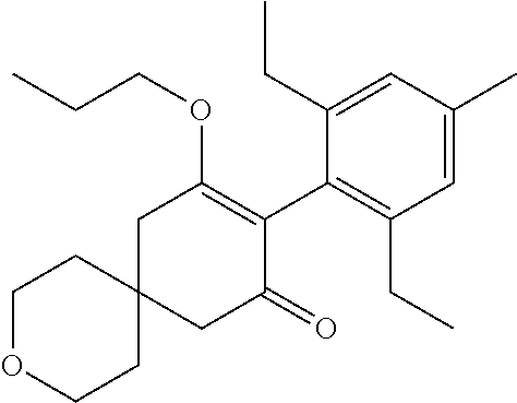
C1OCCC2(C1)CC(=O)C(C1=C(CC)C=C(C)C=C1CC)=C(OCCC)C2
